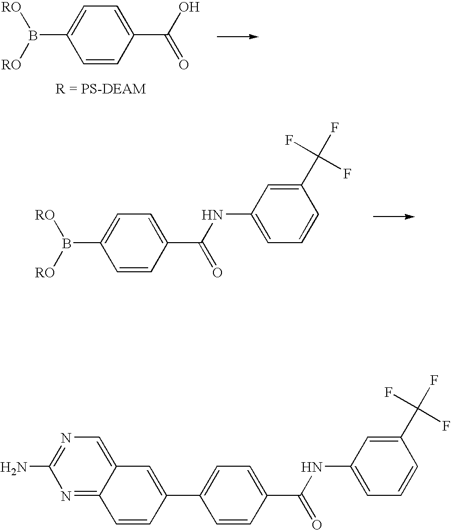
[RO]B([RO])C1=CC=C(C(=O)O)C=C1.[RO]B([RO])C1=CC=C(C(=O)NC2=CC=CC(C(F)(F)F)=C2)C=C1.C1=C(NC(C2=CC=C(C3=CC4=CN=C(N)N=C4C=C3)C=C2)=O)C=C(C(F)(F)F)C=C1
